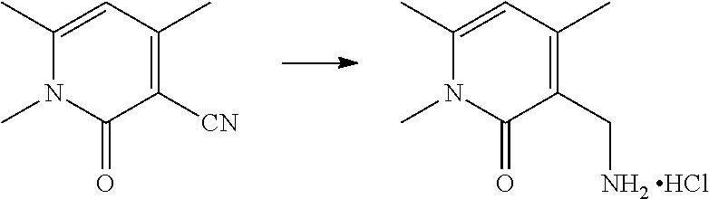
C1([CN])=C(C)C=C(C)N(C)C1=O.C1(C[NH2 HCl])=C(C)C=C(C)N(C)C1=O
